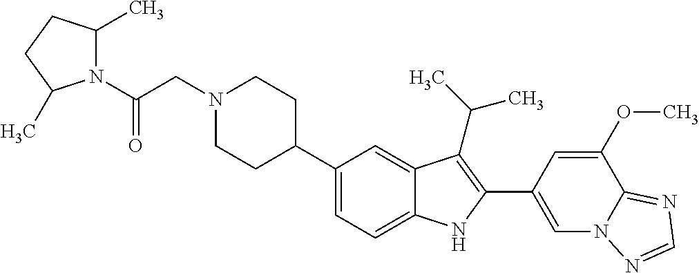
N1(CC(N2C(C)CCC2C)=O)CCC(C2=CC=C3C(=C2)C(C(C)C)=C(C2=CN4C(=NC=N4)C(OC)=C2)N3)CC1
